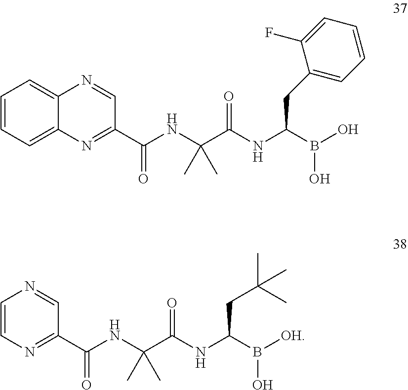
N1=C(C(NC(C(NC(B(O)O)CC2=CC=CC=C2F)=O)(C)C)=O)C=NC2=CC=CC=C12.C1(C(NC(C(NC(B([OH])O)CC(C)(C)C)=O)(C)C)=O)=NC=CN=C1
